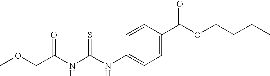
C(NC(NC1=CC=C(C(OCCCC)=O)C=C1)=S)(=O)COC
